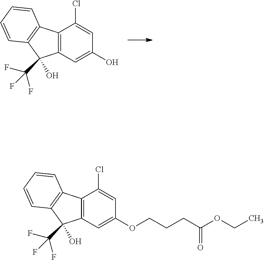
C12=C(C=C(OCCCC(OCC)=O)C=C1Cl)C(O)(C(F)(F)F)C1=C2C=CC=C1.C12=C(C=C(O)C=C1Cl)C(O)(C(F)(F)F)C1=C2C=CC=C1
